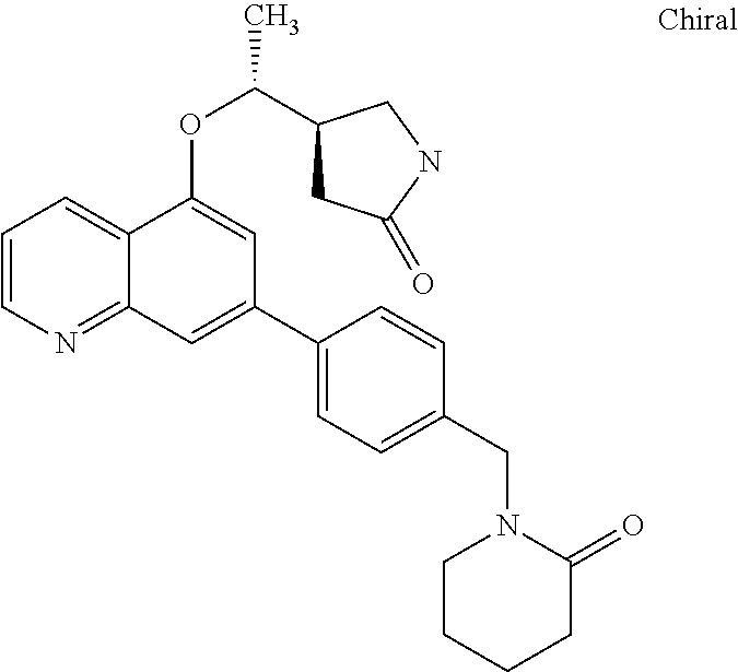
C1=CN=C2C(=C1)C(OC(C1CC(=O)NC1)C)=CC(C1=CC=C(CN3CCCCC3=O)C=C1)=C2
